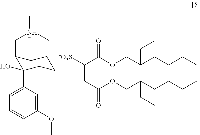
C1=CC(OC)=CC(C2(O)C(CN(C)C)CCCC2)=C1.[-O3S]C(C(OCC(CCCC)CC)=O)CC(OCC(CCCC)CC)=O
